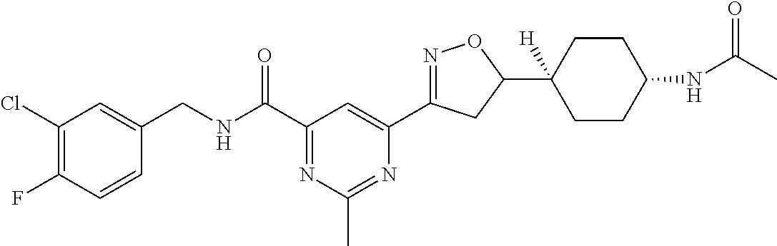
C1(Cl)=C(F)C=CC(CNC(C2=NC(C)=NC(C3=NOC(C4([H])CCC(NC(C)=O)CC4)C3)=C2)=O)=C1
